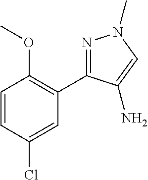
C1=CC(Cl)=CC(C2=NN(C)C=C2N)=C1OC
